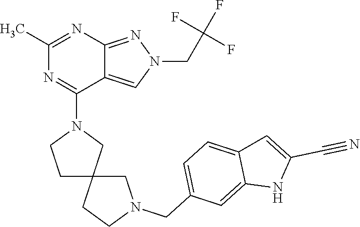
C12=NN(CC(F)(F)F)C=C1C(N1CCC3(C1)CCN(CC1=CC=C4C(=C1)NC(C#N)=C4)C3)=NC(C)=N2
